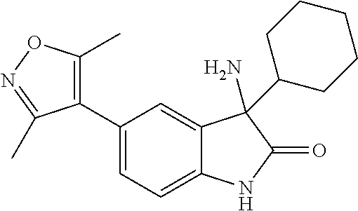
C1=C(C2=C(C)ON=C2C)C=C2C(=C1)NC(=O)C2(C1CCCCC1)N
